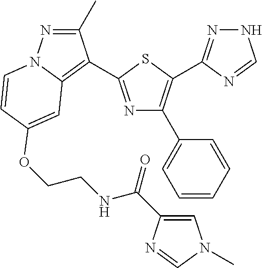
C12=C(C3=NC(C4=CC=CC=C4)=C(C4=NNC=N4)S3)C(C)=NN1C=CC(OCCNC(C1=CN(C)C=N1)=O)=C2
